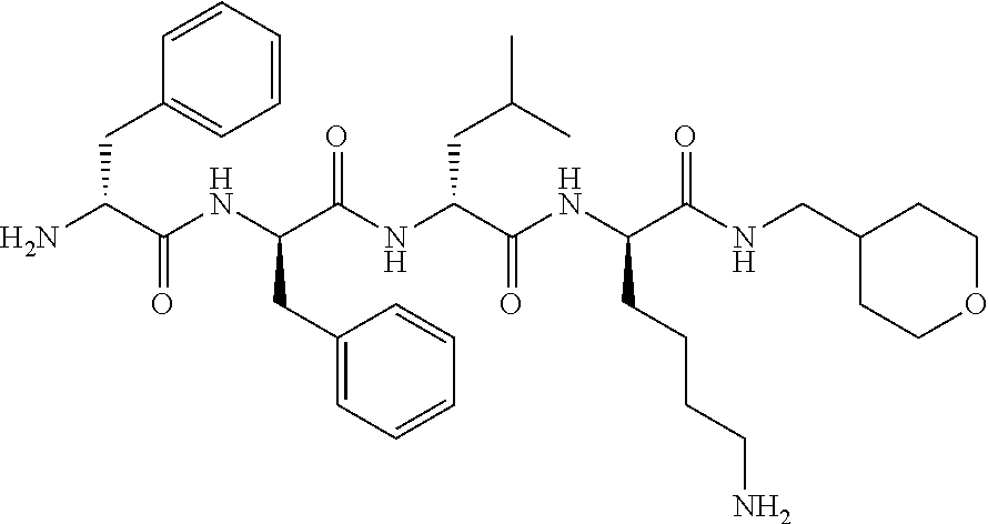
C1(CC(NC(C(N)CC2=CC=CC=C2)=O)C(NC(C(NC(CCCCN)C(=O)NCC2CCOCC2)=O)CC(C)C)=O)=CC=CC=C1
